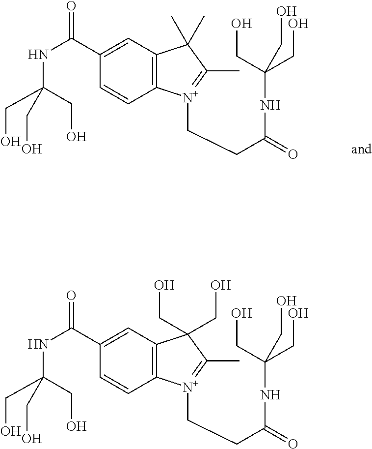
C12=C(C=C(C(NC(CO)(CO)CO)=O)C=C1)C(C)(C)C(C)=[N+]2CCC(NC(CO)(CO)CO)=O.C12=C(C=C(C(NC(CO)(CO)CO)=O)C=C1)C(CO)(CO)C(C)=[N+]2CCC(NC(CO)(CO)CO)=O
